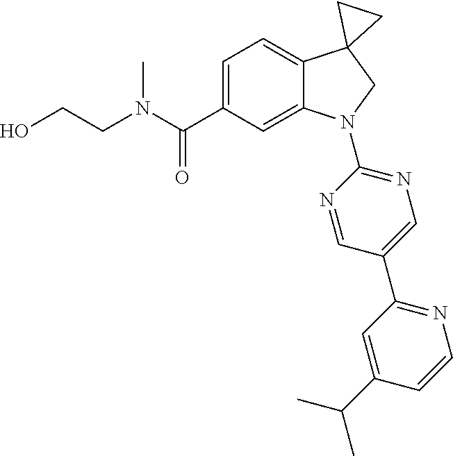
N(C(C1=CC=C2C(=C1)N(C1=NC=C(C3=NC=CC(C(C)C)=C3)C=N1)CC21CC1)=O)(C)CCO
